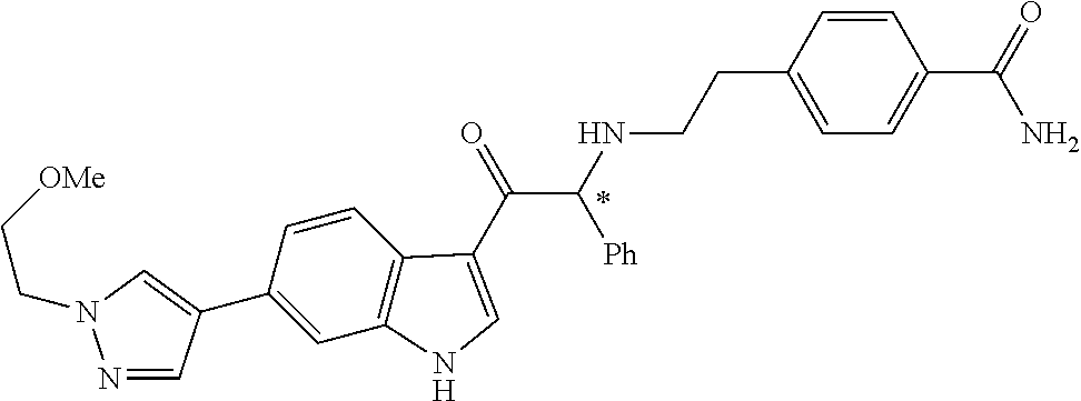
C1(C2=CN(CC[OMe])N=C2)=CC2=C(C=C1)C(C(=O)C(NCCC1=CC=C(C(=O)N)C=C1)[Ph])=CN2
